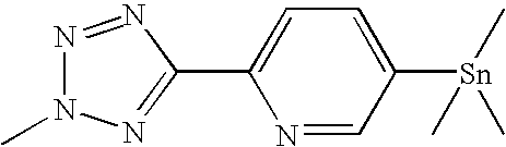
N1=NC(C2=CC=C([Sn](C)(C)C)C=N2)=NN1C
